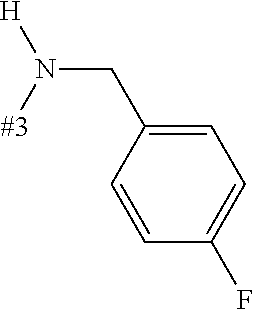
C(N([#3])[H])C1=CC=C(F)C=C1
